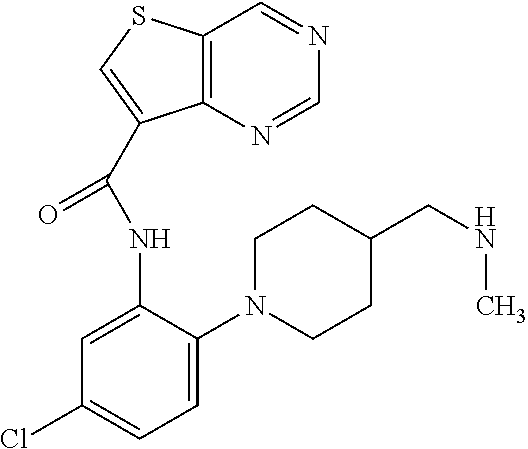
C12=C(SC=C1C(NC1=CC(Cl)=CC=C1N1CCC(CNC)CC1)=O)C=NC=N2
